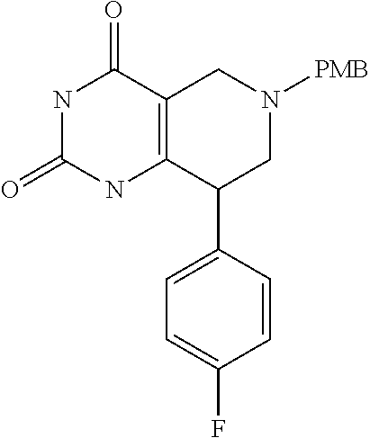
C1(C2=CC=C(F)C=C2)CN([PMB])CC2=C1NC(=O)NC2=O
